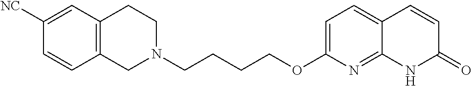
C12=C(CCN(CCCCOC3=CC=C4C(=N3)NC(=O)C=C4)C1)C=C([NC])C=C2
